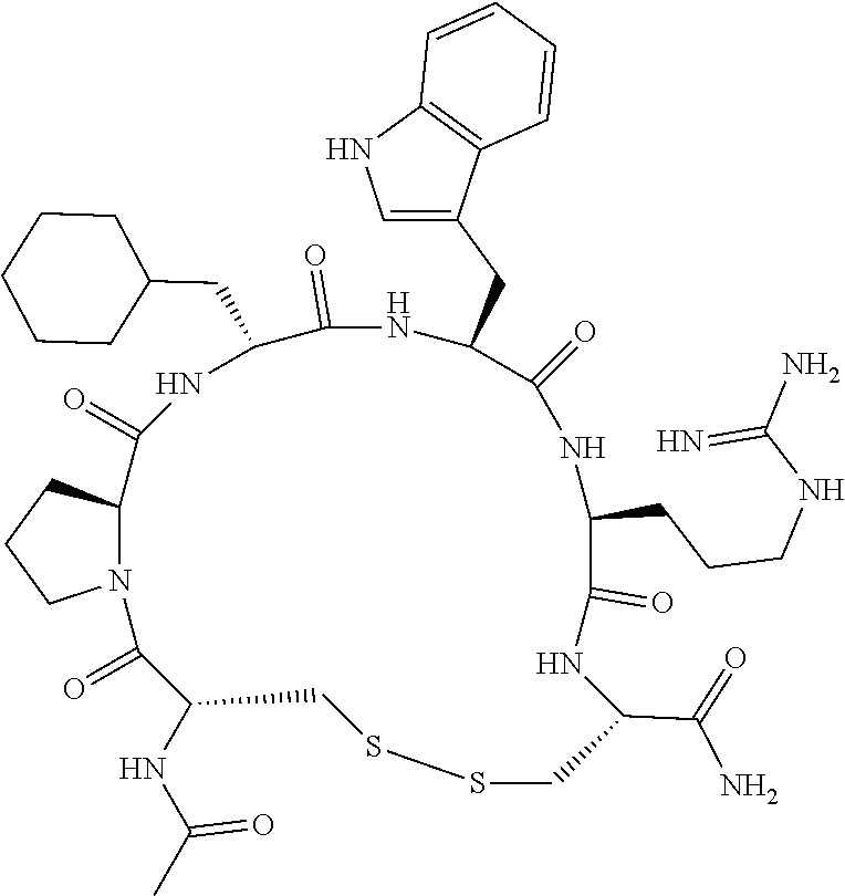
N12C(CCC1)C(=O)NC(CC1CCCCC1)C(=O)NC(CC1=CNC3=C1C=CC=C3)C(=O)NC(CCCNC(=N)N)C(=O)NC(C(N)=O)CSSCC(NC(C)=O)C2=O
